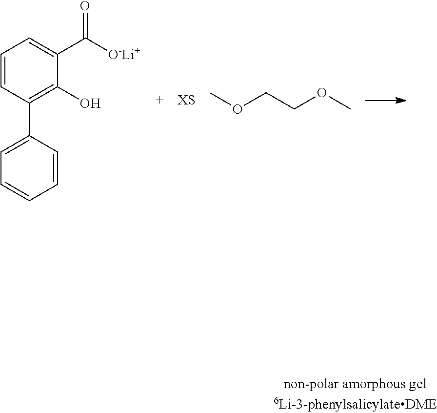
COCCOC.C1=CC=CC(C2=C(O)C(C([O-Li+])=O)=CC=C2)=C1
